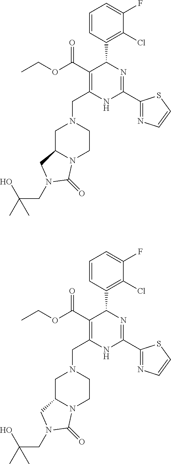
C(N1CC2N(CC1)C(=O)N(CC(C)(O)C)C2)C1=C(C(=O)OCC)C(C2=C(Cl)C(F)=CC=C2)N=C(C2=NC=CS2)N1.C(N1CC2N(CC1)C(=O)N(CC(C)(O)C)C2)C1=C(C(=O)OCC)C(C2=C(Cl)C(F)=CC=C2)N=C(C2=NC=CS2)N1
